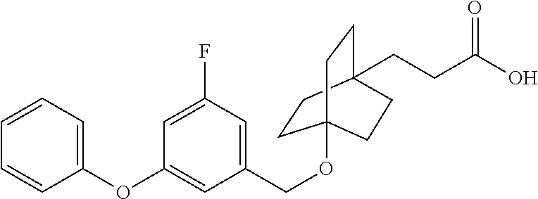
C1(OC2=CC=CC=C2)=CC(COC23CCC(CCC(O)=O)(CC2)CC3)=CC(F)=C1
